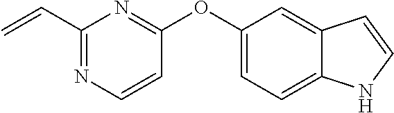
O(C1=CC=C2C(=C1)C=CN2)C1=NC(C=C)=NC=C1
